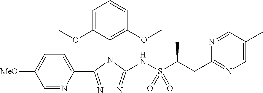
N1=C(C2=CC=C([MeO])C=N2)N(C2=C(OC)C=CC=C2OC)C(NS(C(C)CC2=NC=C(C)C=N2)(=O)=O)=N1
